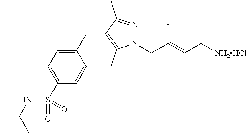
N1(CC(=CC[NH2HCl])F)N=C(C)C(CC2=CC=C(S(NC(C)C)(=O)=O)C=C2)=C1C
